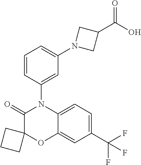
C1=CC(N2C(=O)C3(OC4=CC(C(F)(F)F)=CC=C24)CCC3)=CC(N2CC(C(O)=O)C2)=C1
